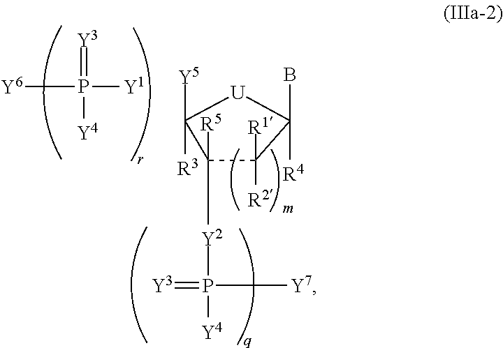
C1([Y2]P(=[Y3])([Y4])[Y7])([R5])C([R3])([Y5])[U]C([R4])(B)C1([R2])[R1].P([Y4])(=[Y3])([Y1])[Y6]
